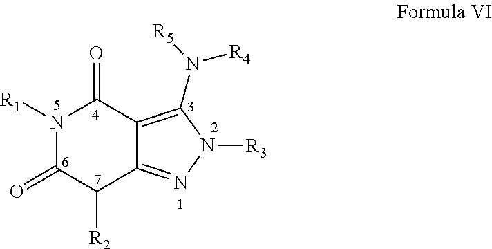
N1([R1])C(=O)C([R2])C2=NN([R3])C(N([R5])[R4])=C2C1=O
